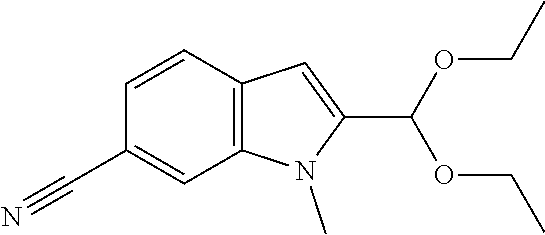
C1=CC2=C(C=C1C#N)N(C)C(C(OCC)OCC)=C2
